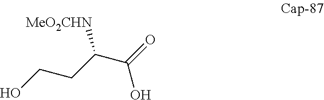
OCCC(C(=O)O)[MeO2CHN]
